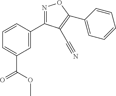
N1=C(C2=CC(C(OC)=O)=CC=C2)C(C#N)=C(C2=CC=CC=C2)O1
